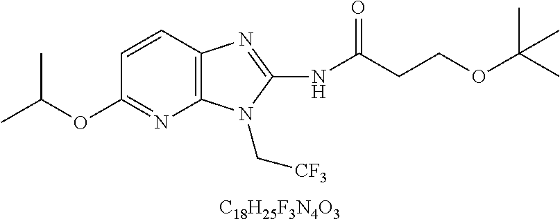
[C18H25F3N4O3].C1=CC2=C(N=C1OC(C)C)N(C[CF3])C(NC(CCOC(C)(C)C)=O)=N2
